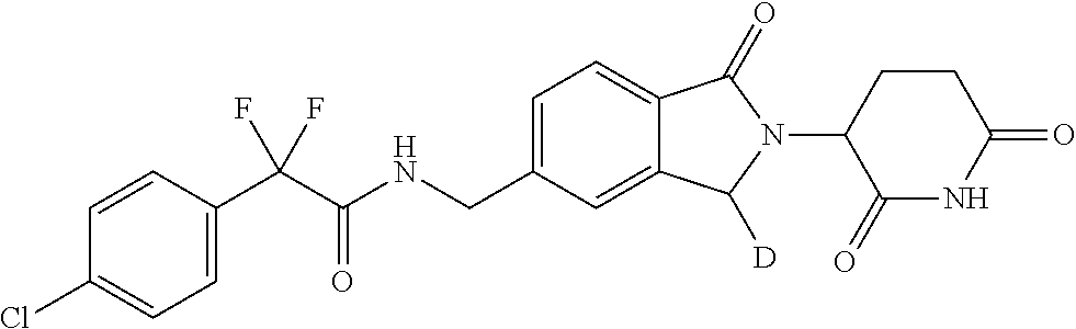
C1=CC(C(C(NCC2=CC=C3C(=C2)C([D])N(C2C(=O)NC(=O)CC2)C3=O)=O)(F)F)=CC=C1Cl
